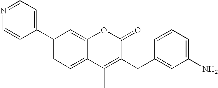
C1(C2=CC=NC=C2)=CC=C2C(=C1)OC(=O)C(CC1=CC(N)=CC=C1)=C2C
